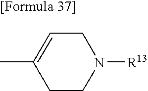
CC1=CCN([R13])CC1
